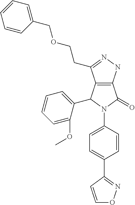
C12=C(NN=C1CCOCC1=CC=CC=C1)C(=O)N(C1=CC=C(C3=NOC=C3)C=C1)C2C1=CC=CC=C1OC
